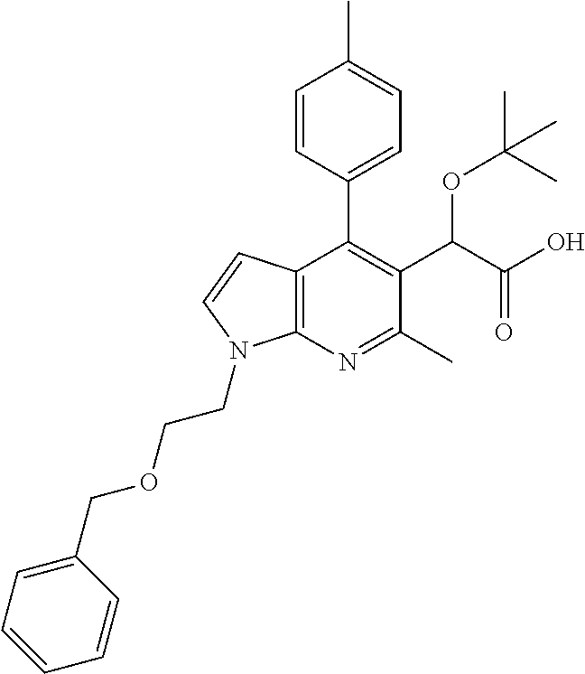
C12=C(N=C(C)C(C(C(=O)O)OC(C)(C)C)=C1C1=CC=C(C)C=C1)N(CCOCC1=CC=CC=C1)C=C2
